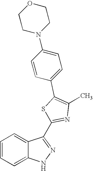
C1=CC=C2C(=C1)NN=C2C1=NC(C)=C(C2=CC=C(N3CCOCC3)C=C2)S1
